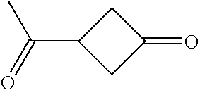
C1(=O)CC(C(=O)C)C1
